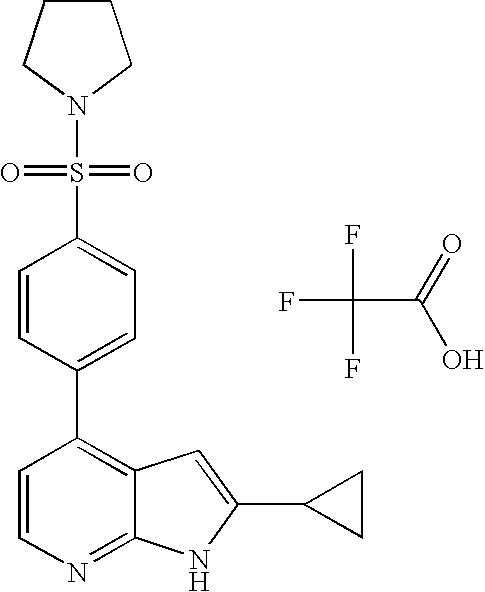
C(C(=O)O)(F)(F)F.S(C1=CC=C(C2=C3C(=NC=C2)NC(C2CC2)=C3)C=C1)(=O)(=O)N1CCCC1
